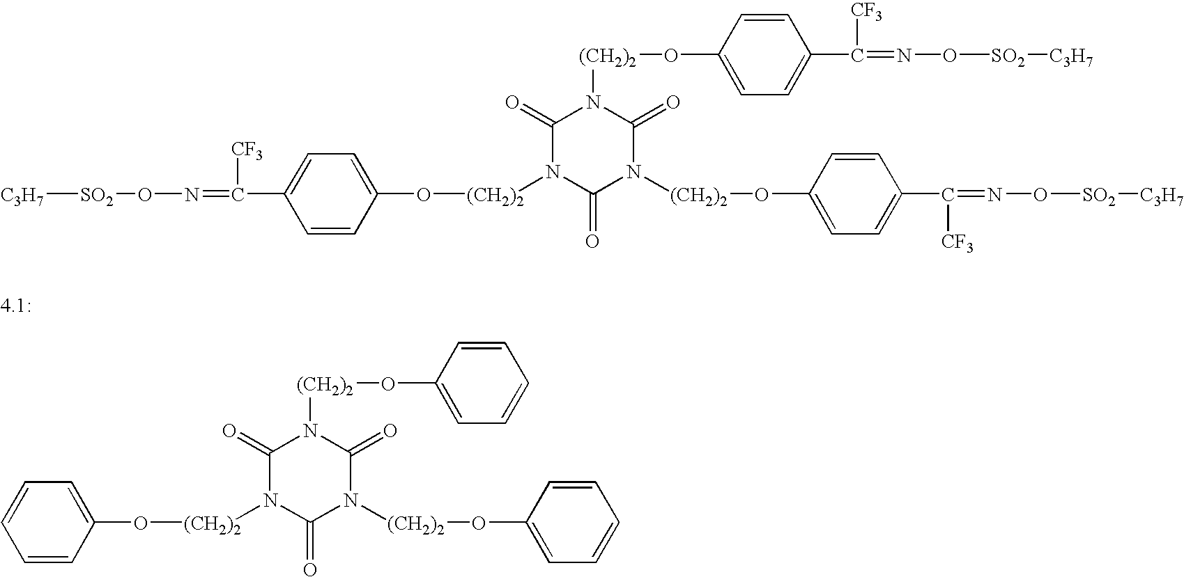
C1=CC=C(O[(CH2)2]N2C(=O)N([(CH2)2]OC3=CC=CC=C3)C(=O)N([(CH2)2]OC3=CC=CC=C3)C2=O)C=C1.[C3H7][SO2]ON=C(C1=CC=C(O[(CH2)2]N2C(=O)N([(CH2)2]OC3=CC=C(C(=NO[SO2][C3H7])[CF3])C=C3)C(=O)N([(CH2)2]OC3=CC=C(C(=NO[SO2][C3H7])[CF3])C=C3)C2=O)C=C1)[CF3]
